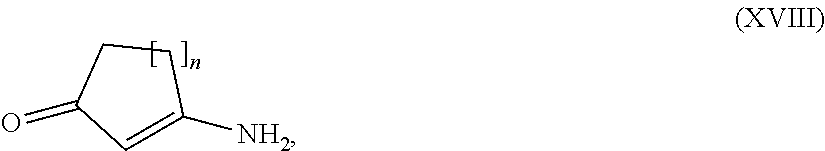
C1=C([NH2])CCC1=O
